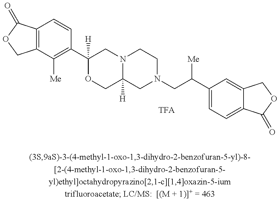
C12=C(C(=O)OC1)C=CC(C1([H])OCC3([H])N(C1)CCN(CC(C1=CC=C4C(=C1)COC4=O)[Me])C3)=C2[Me]
